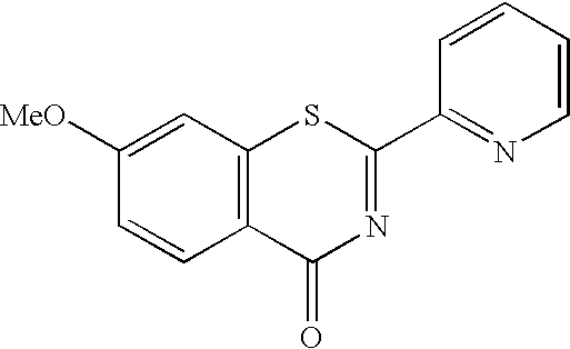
C1=CC([MeO])=CC2=C1C(=O)N=C(C1=NC=CC=C1)S2
